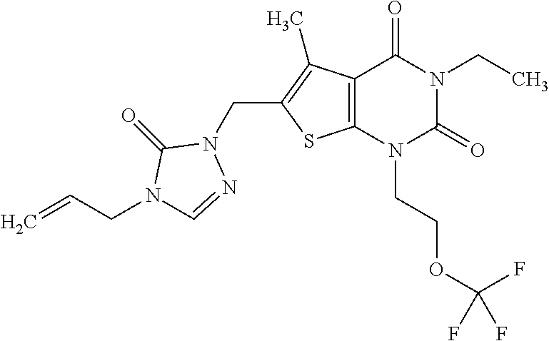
C12=C(N(CCOC(F)(F)F)C(=O)N(CC)C1=O)SC(CN1C(=O)N(CC=C)C=N1)=C2C
